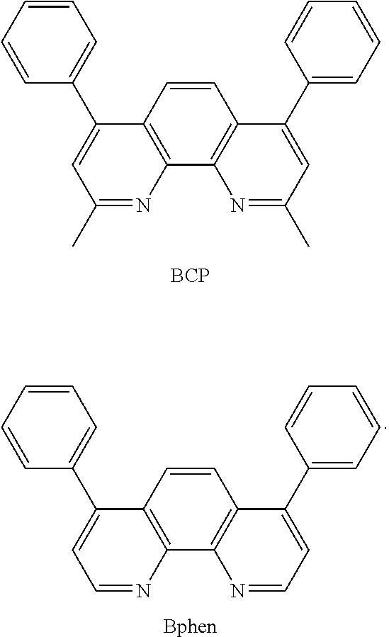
C12=C(C=CC3=C1N=C(C)C=C3C1=CC=CC=C1)C(C1=CC=CC=C1)=CC(C)=N2.[BCP].C12=C(C=CC3=C1N=CC=C3C1=CC=CC=C1)C(C1=CC=CC=C1)=CC=N2.[Bphen]
